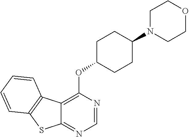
C12=NC=NC(OC3CCC(N4CCOCC4)CC3)=C1C1=C(S2)C=CC=C1
